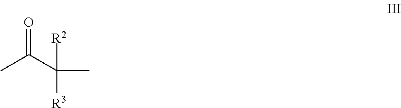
CC(C(C)([R2])[R3])=O
